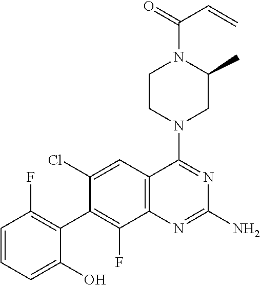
C1=CC=C(O)C(C2=C(F)C3=C(C=C2Cl)C(N2CC(C)N(C(=O)C=C)CC2)=NC(N)=N3)=C1F
